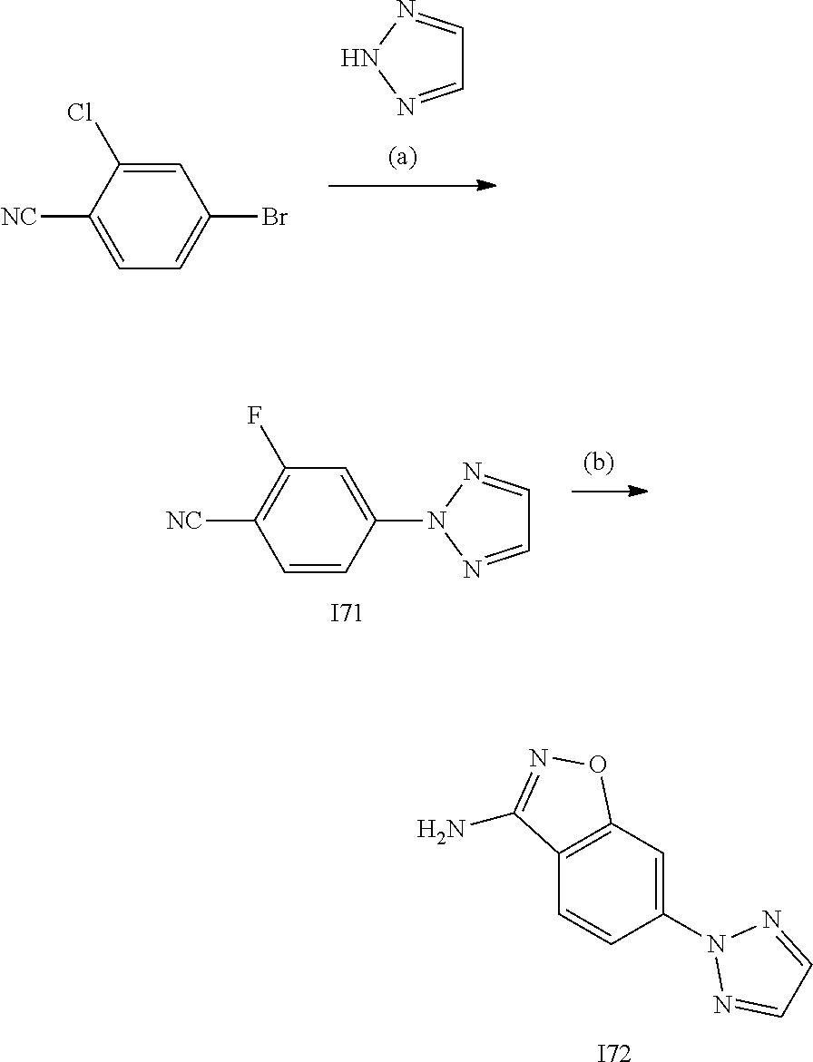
C1([NC])=C(F)C=C(N2N=CC=N2)C=C1.[I71].[I72].C1=CC(N2N=CC=N2)=CC2=C1C(N)=NO2.C1=NNN=C1.C1([NC])=CC=C(Br)C=C1Cl
